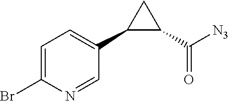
C1(Br)=CC=C(C2C(C([N3])=O)C2)C=N1
